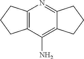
C12=C(C(N)=C3C(=N1)CCC3)CCC2
